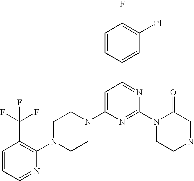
C1=CC=NC(N2CCN(C3=CC(C4=CC(Cl)=C(F)C=C4)=NC(N4CCNCC4=O)=N3)CC2)=C1C(F)(F)F
